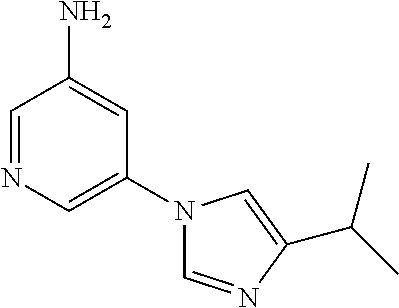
C1(N2C=NC(C(C)C)=C2)=CN=CC(N)=C1
